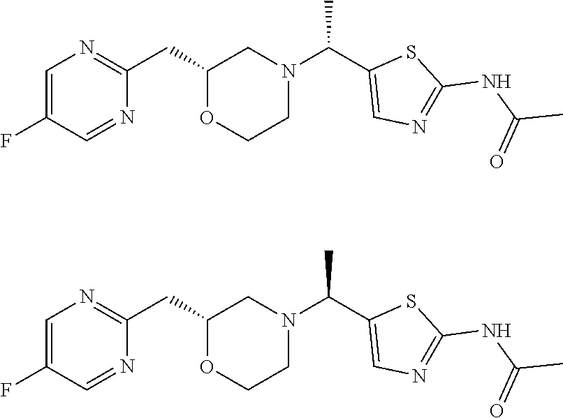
C1=C(F)C=NC(CC2OCCN(C(C3=CN=C(NC(C)=O)S3)C)C2)=N1.C1=C(F)C=NC(CC2OCCN(C(C3=CN=C(NC(C)=O)S3)C)C2)=N1
